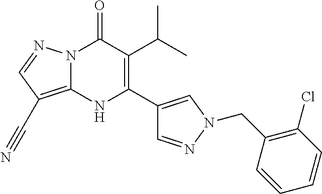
N12C(=C(C#N)C=N1)NC(C1=CN(CC3=C(Cl)C=CC=C3)N=C1)=C(C(C)C)C2=O
